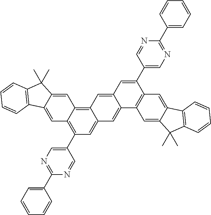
C1(C2=C3C(=C4C(=C2)C=C2C(=C4)C=C(C4=CN=C(C5=CC=CC=C5)N=C4)C4=C2C=C2C(=C4)C4=C(C2(C)C)C=CC=C4)C=C2C(=C3)C3=C(C2(C)C)C=CC=C3)=CN=C(C2=CC=CC=C2)N=C1
